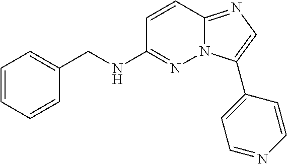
C1=CC=CC(CNC2=NN3C(=NC=C3C3=CC=NC=C3)C=C2)=C1
